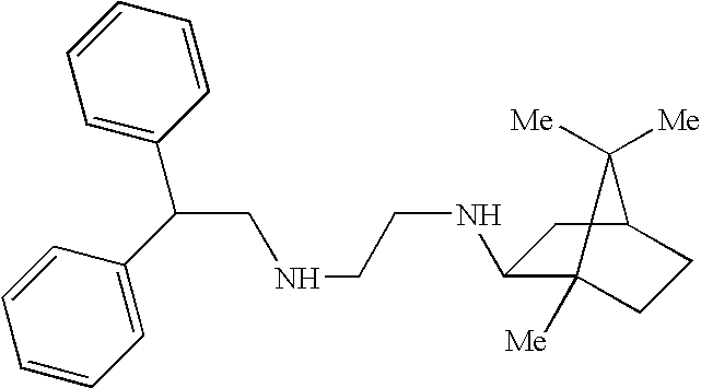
C(CNCCNC1C2([Me])CCC(C1)C2([Me])[Me])(C1=CC=CC=C1)C1=CC=CC=C1
